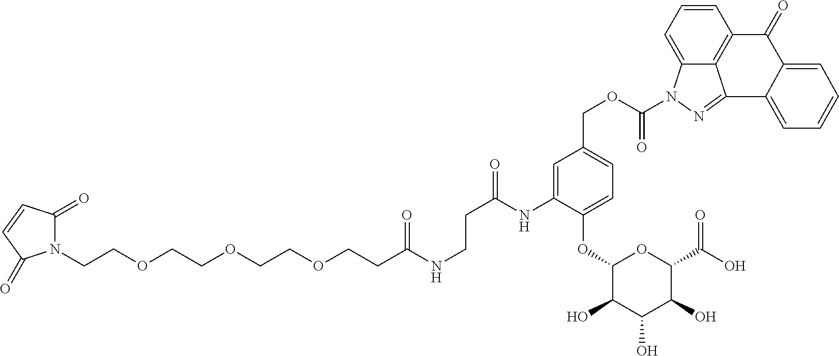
N1(CCOCCOCCOCCC(NCCC(=O)NC2=CC(COC(=O)N3C4=CC=CC5=C4C(=N3)C3=CC=CC=C3C5=O)=CC=C2OC2C(O)C(O)C(O)C(C(O)=O)O2)=O)C(=O)C=CC1=O
